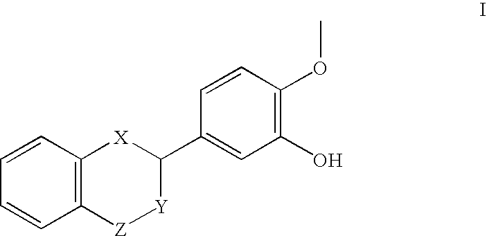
C1=CC2=C(C=C1)[X]C(C1=CC(O)=C(OC)C=C1)[Y][Z]2
